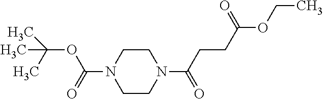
CC(C)(C)OC(N1CCN(C(CCC(OCC)=O)=O)CC1)=O
